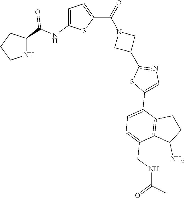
C1CNC(C(NC2=CC=C(C(=O)N3CC(C4=NC=C(C5=CC=C(CNC(=O)C)C6=C5CCC6N)S4)C3)S2)=O)C1
